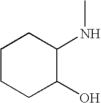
C1CCC(O)C(NC)C1
